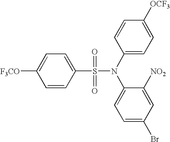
C1=CC(S(=O)(=O)N(C2=CC=C([OCF3])C=C2)C2=CC=C(Br)C=C2[NO2])=CC=C1[F3CO]
